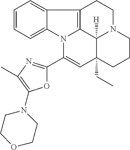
C1=CC=C2C(=C1)C1=C3N2C(C2=NC(C)=C(N4CCOCC4)O2)=CC2(CC)C3([H])N(CC1)CCC2
